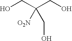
OCC(CO)(CO)[O2N]
